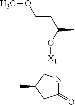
CC(CCOC)O[X1].C1(=O)NCC(C)C1
